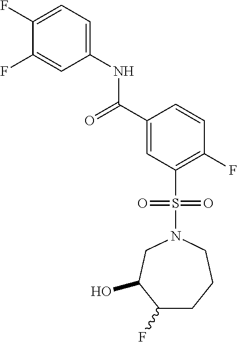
C1(F)=CC=C(NC(C2=CC(S(=O)(=O)N3CC(O)C(F)CCC3)=C(F)C=C2)=O)C=C1F
